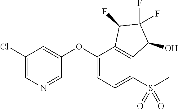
O(C1=CC(Cl)=CN=C1)C1=CC=C(S(C)(=O)=O)C2=C1C(F)C(F)(F)C2O
